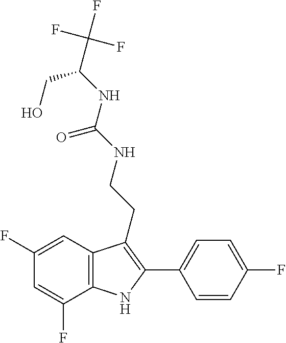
C(C(NC(=O)NCCC1=C(C2=CC=C(F)C=C2)NC2=C1C=C(F)C=C2F)CO)(F)(F)F
